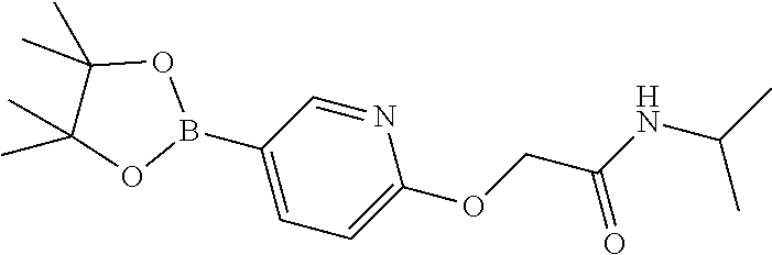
O(CC(NC(C)C)=O)C1=CC=C(B2OC(C)(C)C(C)(C)O2)C=N1
